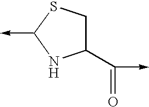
C1(C(=O)->C)CSC(->C)N1
